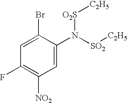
C1(Br)=CC(F)=C([NO2])C=C1N([SO2][C2H5])[O2S][C2H5]
